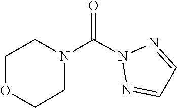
O=C(N1N=CC=N1)N1CCOCC1
